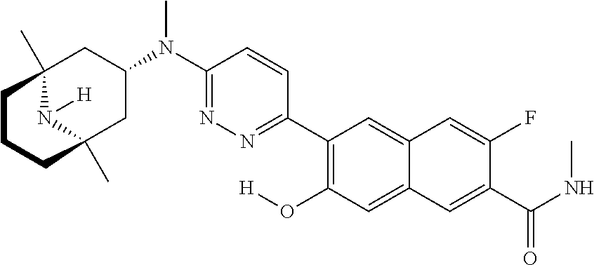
C12(C)N([H])C(C)(CC(N(C3=NN=C(C4=C(O[H])C=C5C(=C4)C=C(F)C(C(NC)=O)=C5)C=C3)C)C1)CCC2
